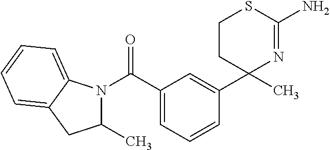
C1CSC(N)=NC1(C)C1=CC(C(N2C(C)CC3=CC=CC=C23)=O)=CC=C1
